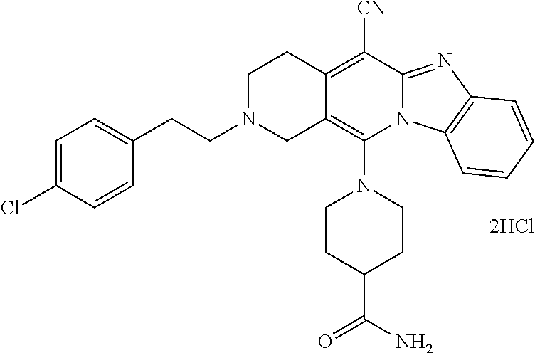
[2HCl].N1(C2=C3C(=C([CN])C4=NC5=C(N24)C=CC=C5)CCN(CCC2=CC=C(Cl)C=C2)C3)CCC(C(N)=O)CC1
